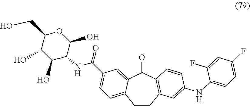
C1CC2=C(C(=O)C3=CC(C(NC4C(O)C(O)C(CO)OC4O)=O)=CC=C13)C=CC(NC1=CC=C(F)C=C1F)=C2
